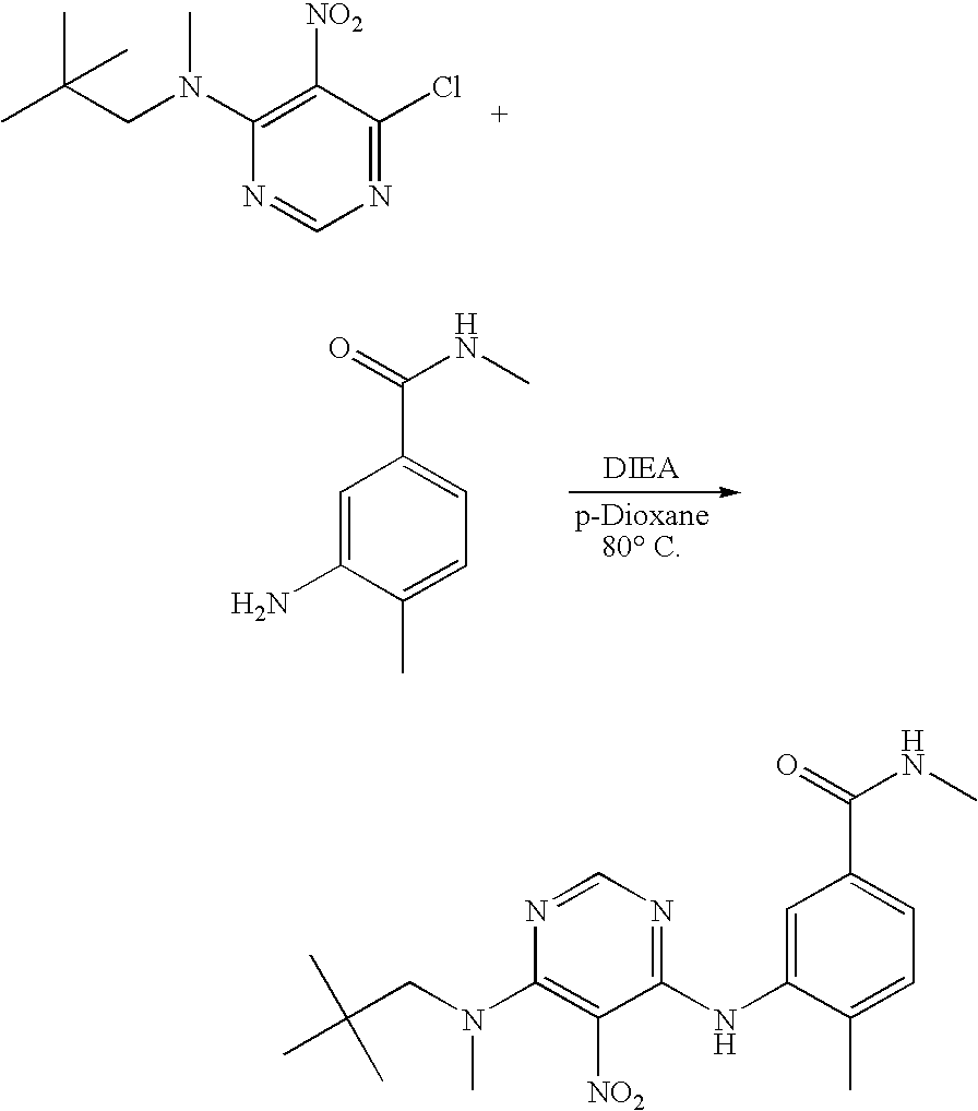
C1(N(CC(C)(C)C)C)=C([NO2])C(Cl)=NC=N1.C1=C(N)C(C)=CC=C1C(=O)NC.C1=C(NC2=NC=NC(N(CC(C)(C)C)C)=C2[NO2])C(C)=CC=C1C(=O)NC
